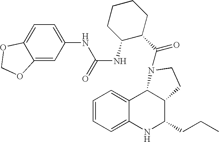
C12=CC=CC=C1NC(CCC)C1C2N(C(C2CCCCC2NC(=O)NC2=CC=C3C(=C2)OCO3)=O)CC1
